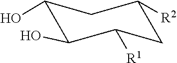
C1([R2])CC([R1])C(O)C(O)C1
